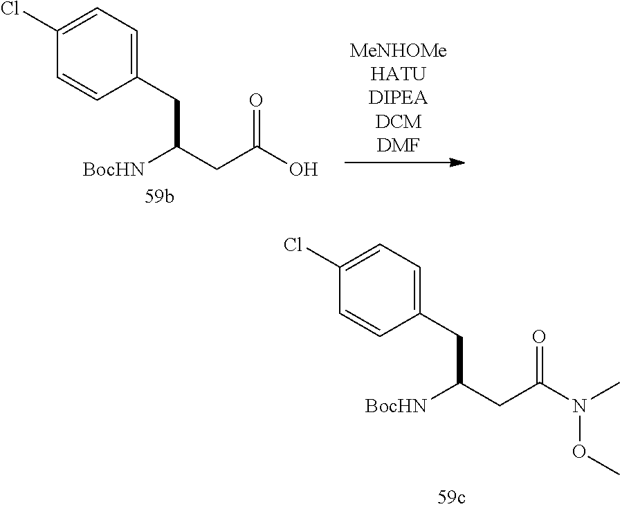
C1(CC(CC(N(OC)C)=O)[BocHN])=CC=C(Cl)C=C1.C1(CC(CC(O)=O)[BocHN])=CC=C(Cl)C=C1
